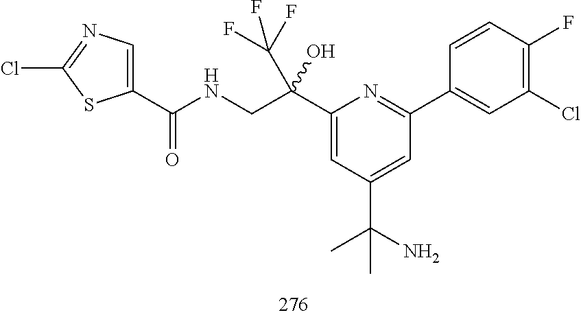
C1(C(CNC(=O)C2=CN=C(Cl)S2)(C(F)(F)F)O)=CC(C(N)(C)C)=CC(C2=CC(Cl)=C(F)C=C2)=N1
